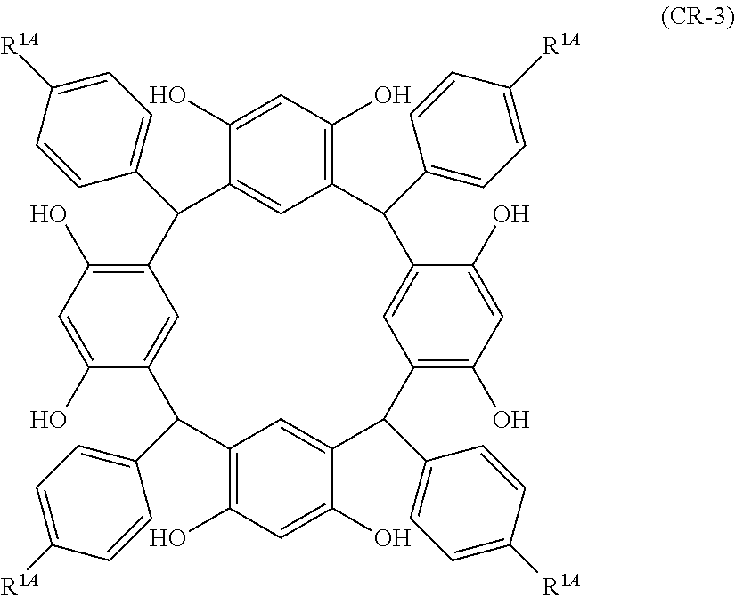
C12=C(O)C=C(O)C(=C1)C(C1=CC=C([R1A])C=C1)C1=C(O)C=C(O)C(=C1)C(C1=CC=C([R1A])C=C1)C1=C(O)C=C(O)C(=C1)C(C1=CC=C([R1A])C=C1)C1=C(O)C=C(O)C(=C1)C2C1=CC=C([R1A])C=C1
